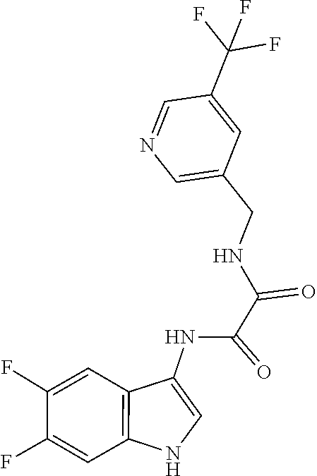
C(NC(C(NC1=CNC2=C1C=C(F)C(F)=C2)=O)=O)C1=CN=CC(C(F)(F)F)=C1
